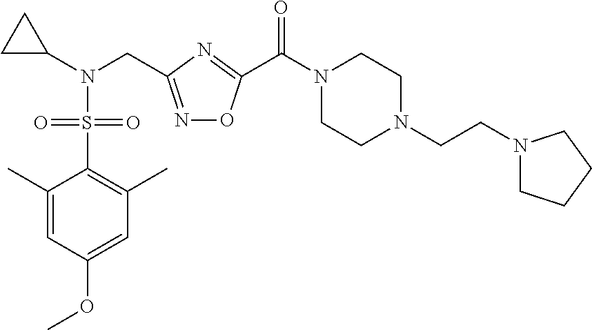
C1=C(OC)C=C(C)C(S(N(C2CC2)CC2=NOC(C(N3CCN(CCN4CCCC4)CC3)=O)=N2)(=O)=O)=C1C
